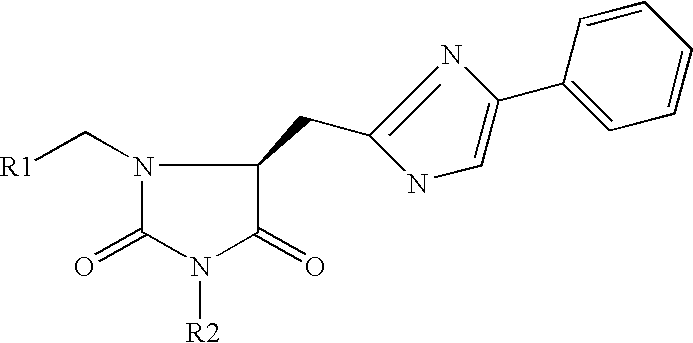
N1(C[R1])C(=O)N([R2])C(=O)C1CC1=NC(C2=CC=CC=C2)=CN1
